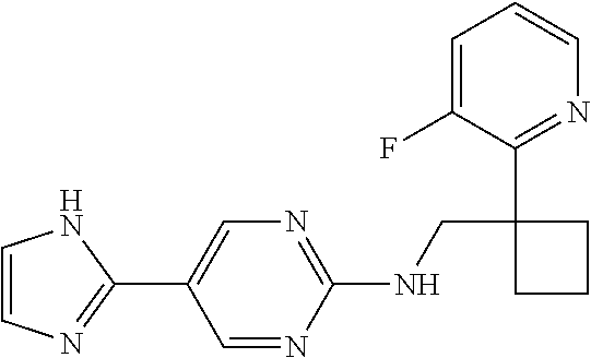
C1(NCC2(C3=NC=CC=C3F)CCC2)=NC=C(C2=NC=CN2)C=N1
